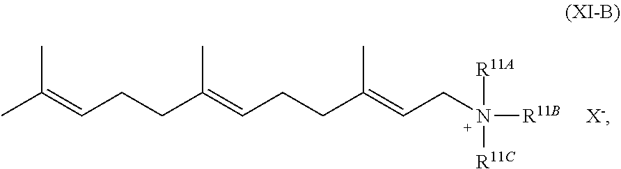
CC(=CCCC(=CCCC(=CCN([R11B])([R11A])[R11C])C)C)C.[X-]
